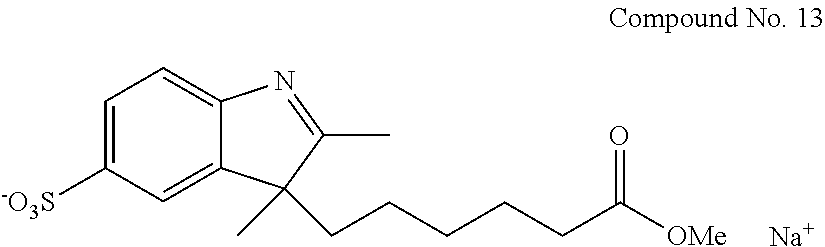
C1=C([-O3S])C=C2C(=C1)N=C(C)C2(CCCCCC([OMe])=O)C.[Na]
